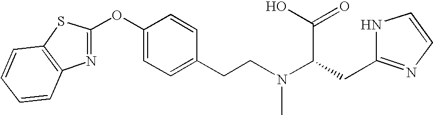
C1=CC=CC2=C1SC(OC1=CC=C(CCN(C(CC3=NC=CN3)C(O)=O)C)C=C1)=N2
